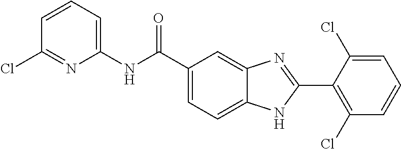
C1=C(C(NC2=CC=CC(Cl)=N2)=O)C=C2C(=C1)NC(C1=C(Cl)C=CC=C1Cl)=N2
